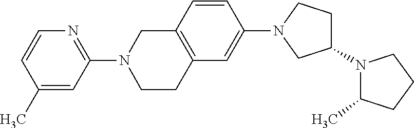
C1=CN=C(N2CCC3=C(C2)C=CC(N2CC(N4C(C)CCC4)CC2)=C3)C=C1C
